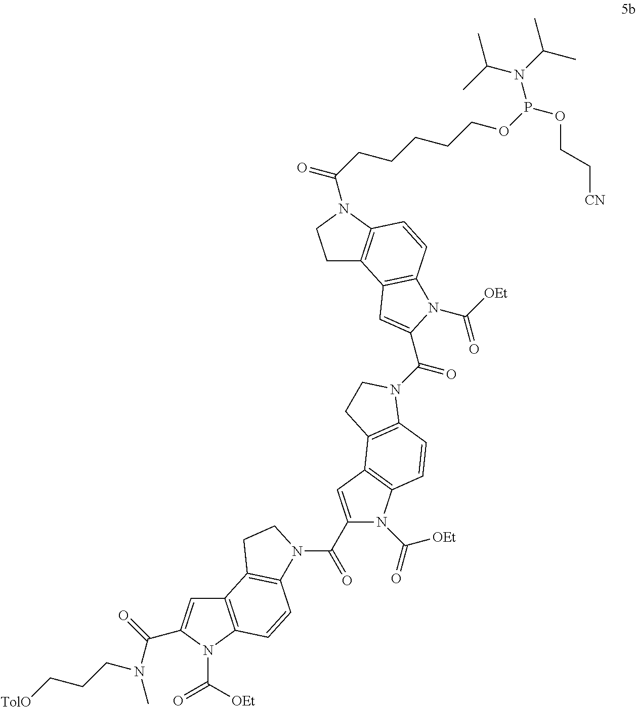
C12=C(N(C([OEt])=O)C(C(=O)N(C)CCC[TolO])=C1)C=CC1=C2CCN1C(C1=CC2=C(N1C(=O)[OEt])C=CC1=C2CCN1C(=O)C1=CC2=C(C=CC3=C2CCN3C(CCCCCOP(OCC[CN])N(C(C)C)C(C)C)=O)N1C([OEt])=O)=O
